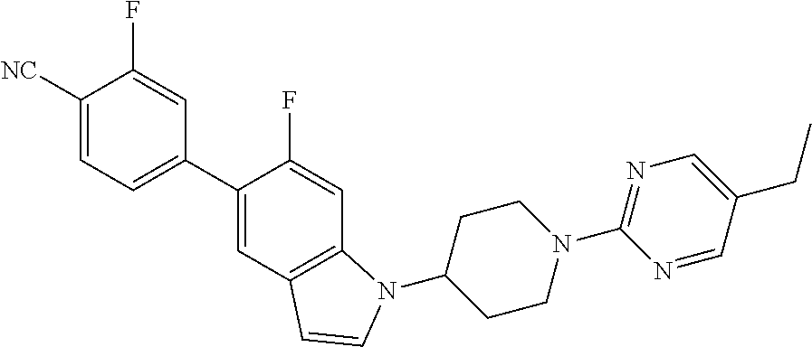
C1=C(F)C([NC])=CC=C1C1=CC2=C(C=C1F)N(C1CCN(C3=NC=C(CC)C=N3)CC1)C=C2
